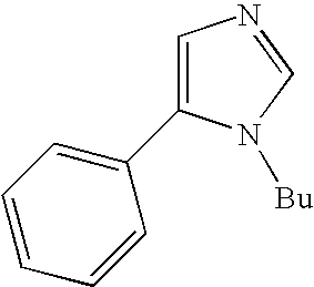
C1=C(C2=CC=CC=C2)N([Bu])C=N1
